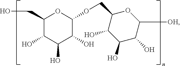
C1(CO)C(O)C(O)C(O)C(OCC2C(O)C(O)C(O)C([OH])O2)O1
